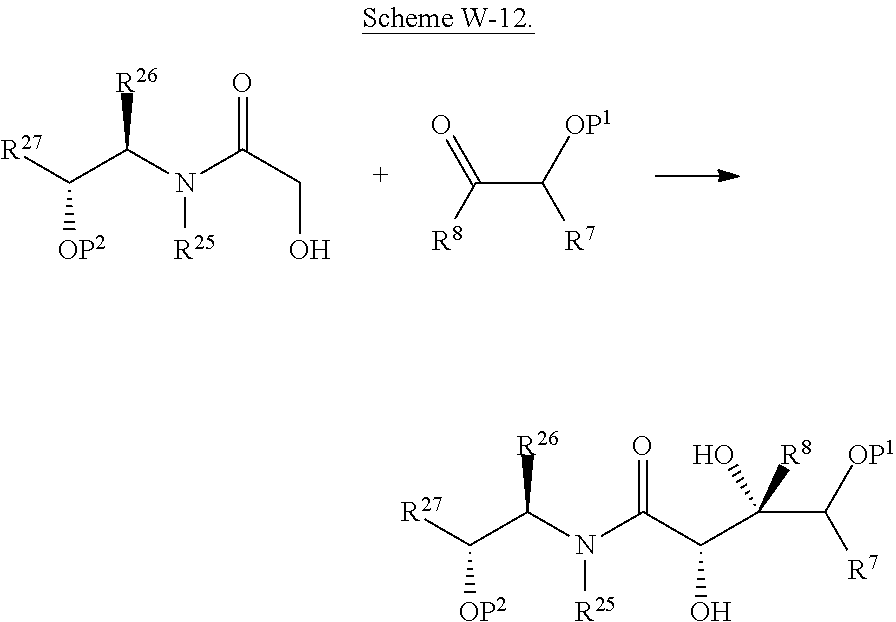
[R27]C(C(N(C(=O)C(O)C(C([OP1])[R7])(O)[R8])[R25])[R26])[OP2].[R27]C(C(N(C(CO)=O)[R25])[R26])[OP2].C([R8])(C([OP1])[R7])=O
